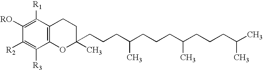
C1([R2])=C([R3])C2=C(C([R1])=C1[RO])CCC(CCCC(CCCC(CCCC(C)C)C)C)(C)O2
